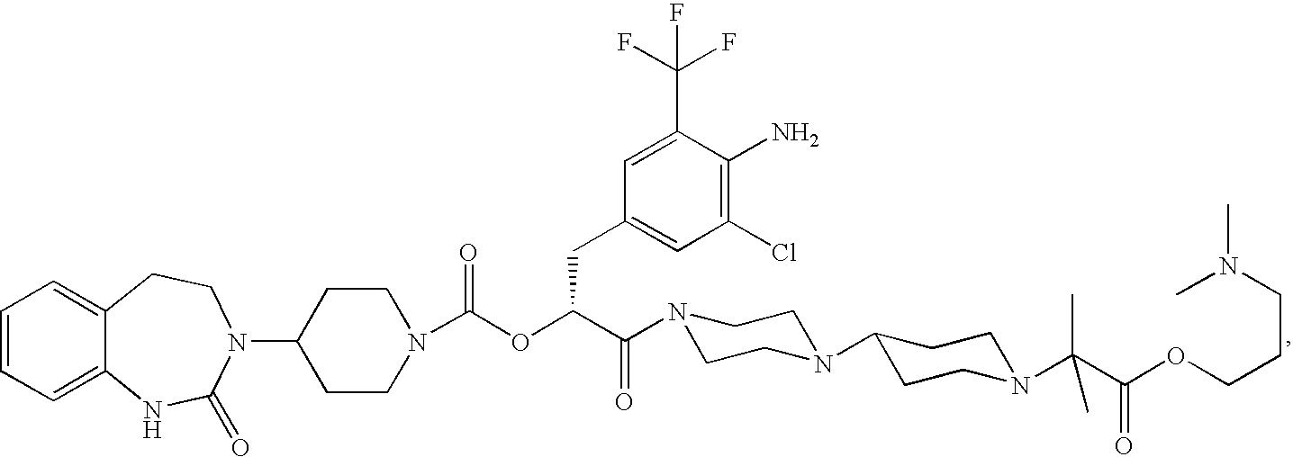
C1=CC=C2C(=C1)CCN(C1CCN(C(OC(C(=O)N3CCN(C4CCN(C(C(OCCCN(C)C)=O)(C)C)CC4)CC3)CC3=CC(Cl)=C(N)C(C(F)(F)F)=C3)=O)CC1)C(=O)N2
